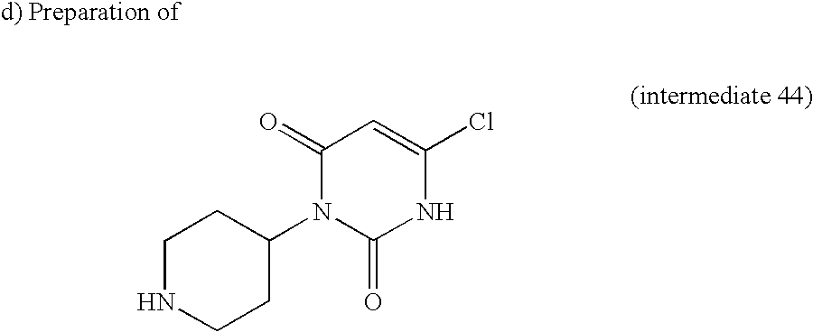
C1(N2C(=O)C=C(Cl)NC2=O)CCNCC1
